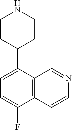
C1CC(C2=CC=C(F)C3=C2C=NC=C3)CCN1
